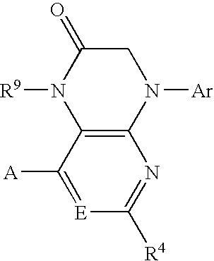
C12=C(C([A])=[E]C([R4])=N1)N([R9])C(=O)CN2[Ar]
